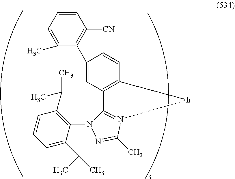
C1(C2=C([CN])C=CC=C2C)=CC2=C(C=C1)[Ir]N1=C2N(C2=C(C(C)C)C=CC=C2C(C)C)N=C1C
